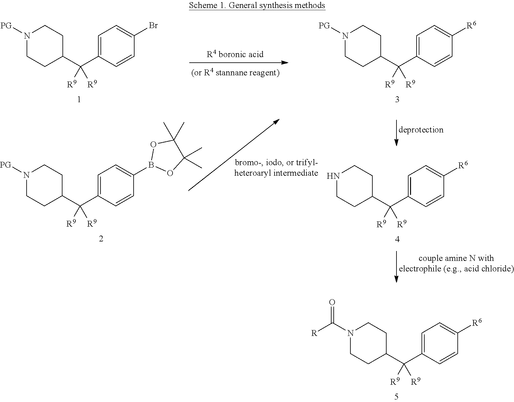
C1=C(C(C2CCN(C([R])=O)CC2)([R9])[R9])C=CC([R6])=C1.C1=C(C(C2CCN([PG])CC2)([R9])[R9])C=CC(Br)=C1.C1=C(C(C2CCN([PG])CC2)([R9])[R9])C=CC([R6])=C1.C1=C(C(C2CCN([PG])CC2)([R9])[R9])C=CC(B2OC(C)(C)C(C)(C)O2)=C1.C1=C(C(C2CCNCC2)([R9])[R9])C=CC([R6])=C1
